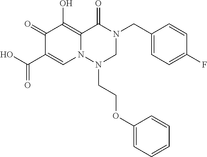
C1(CN2C(=O)C3=C(O)C(=O)C(C(O)=O)=CN3N(CCOC3=CC=CC=C3)C2)=CC=C(F)C=C1
